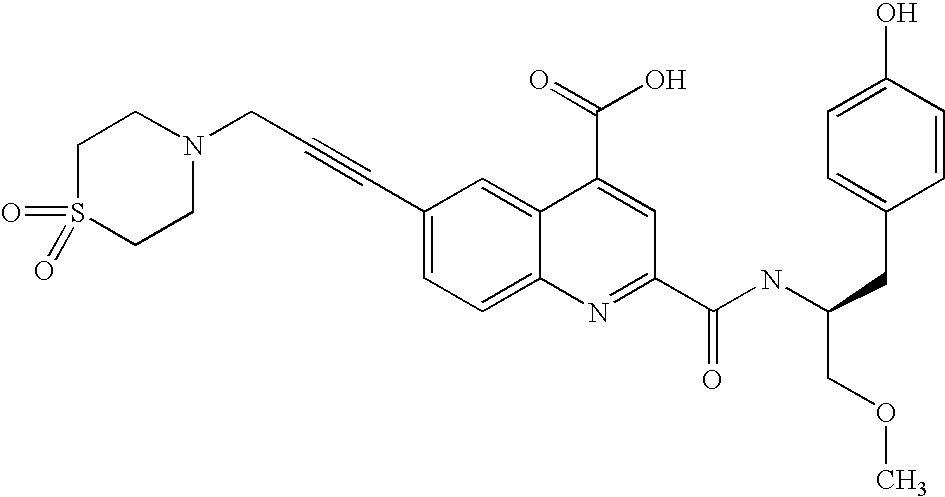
C(C#CC1=CC=C2C(=C1)C(C(=O)O)=CC(C(NC(CC1=CC=C(O)C=C1)COC)=O)=N2)N1CCS(=O)(=O)CC1
